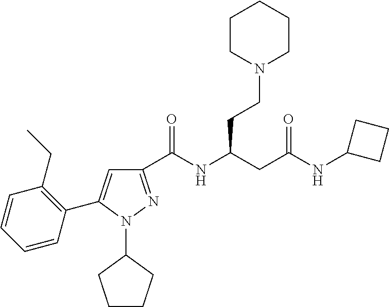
C1(C(NC(CC(NC2CCC2)=O)CCN2CCCCC2)=O)=NN(C2CCCC2)C(C2=C(CC)C=CC=C2)=C1
